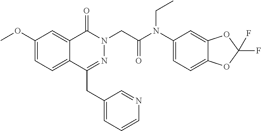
C1(OC)=CC=C2C(=C1)C(=O)N(CC(=O)N(C1=CC=C3C(=C1)OC(F)(F)O3)CC)N=C2CC1=CC=CN=C1
